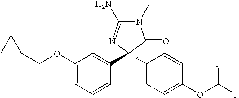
N1(C)C(N)=NC(C2=CC(OCC3CC3)=CC=C2)(C2=CC=C(OC(F)F)C=C2)C1=O
